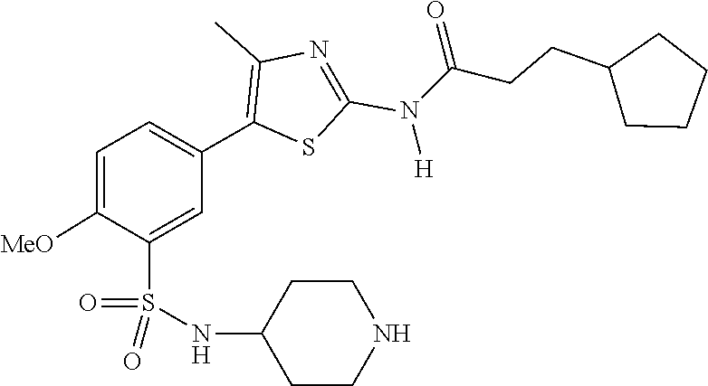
O=S(=O)(C1=CC(C2=C(C)N=C(N(C(CCC3CCCC3)=O)[H])S2)=CC=C1[MeO])NC1CCNCC1
